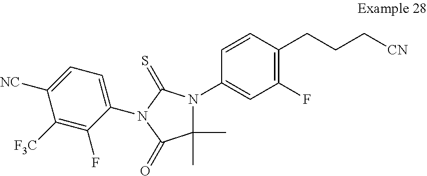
C1=CC(CCC[CN])=C(F)C=C1N1C(C)(C)C(=O)N(C2=CC=C([NC])C([F3C])=C2F)C1=S
